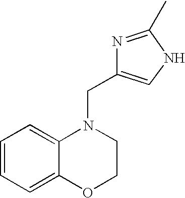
C1=CC=C2C(=C1)N(CC1=CNC(C)=N1)CCO2
